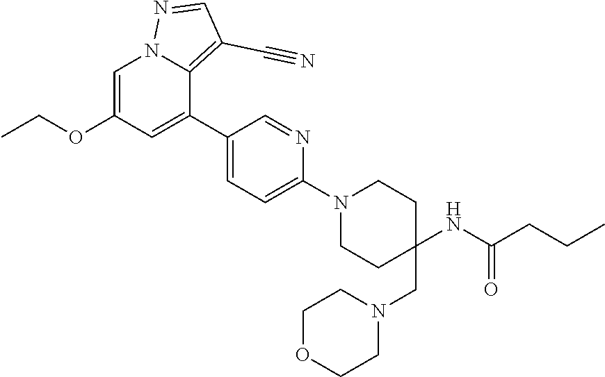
C1=C(OCC)C=C(C2=CC=C(N3CCC(CN4CCOCC4)(NC(CCC)=O)CC3)N=C2)C2=C(C#N)C=NN12
